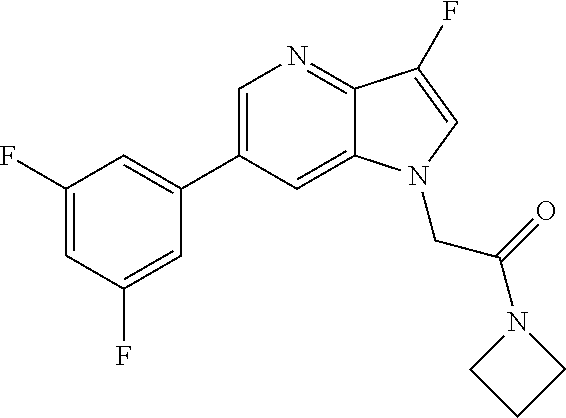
C1(F)=CC(F)=CC(C2=CN=C3C(=C2)N(CC(=O)N2CCC2)C=C3F)=C1
